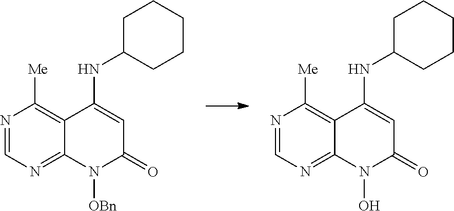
N1=CN=C2C(=C1[Me])C(NC1CCCCC1)=CC(=O)N2[OBn].N1=CN=C2C(=C1[Me])C(NC1CCCCC1)=CC(=O)N2O
